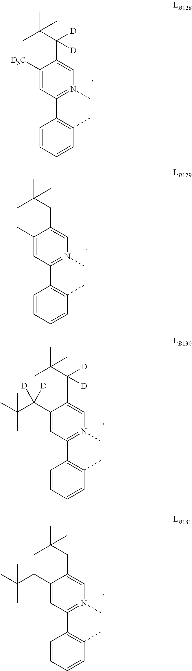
C1([D3C])=CC(C2=C(C)C=CC=C2)=N(C)C=C1C(C(C)(C)C)([D])[D].C1(C)=CC(C2=C(C)C=CC=C2)=N(C)C=C1CC(C)(C)C.C1(C(C(C)(C)C)([D])[D])=CC(C2=C(C)C=CC=C2)=N(C)C=C1C(C(C)(C)C)([D])[D].C1(CC(C)(C)C)=CC(C2=C(C)C=CC=C2)=N(C)C=C1CC(C)(C)C
